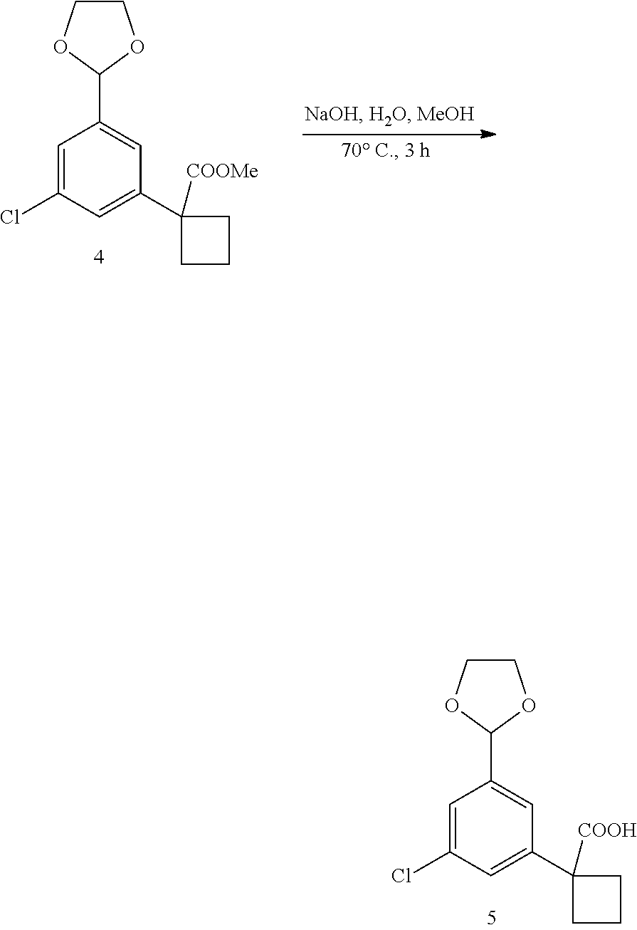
C1=C(Cl)C=C(C2([COOH])CCC2)C=C1C1OCCO1.C1=C(Cl)C=C(C2([COOMe])CCC2)C=C1C1OCCO1
